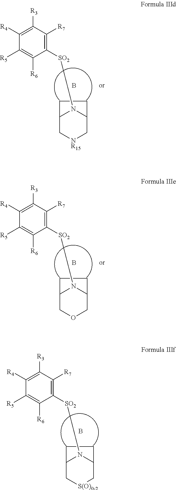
[S(O)0-2]1CC2N([SO2]C3=C([R7])C([R3])=C([R4])C([R5])=C3[R6])C(C1)CC2.B.[NR15]1CC2N([SO2]C3=C([R7])C([R3])=C([R4])C([R5])=C3[R6])C(C1)CC2.B.O1CC2N([SO2]C3=C([R7])C([R3])=C([R4])C([R5])=C3[R6])C(C1)CC2.B
